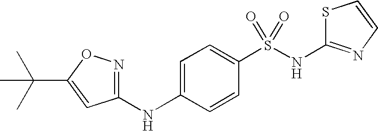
C1(C(C)(C)C)=CC(NC2=CC=C(S(NC3=NC=CS3)(=O)=O)C=C2)=NO1
